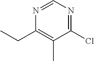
C1(Cl)=NC=NC(CC)=C1C
